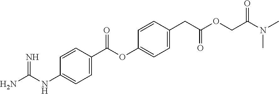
NC(NC1=CC=C(C(OC2=CC=C(CC(OCC(N(C)C)=O)=O)C=C2)=O)C=C1)=N
